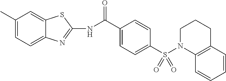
C1(C(=O)NC2=NC3=CC=C(C)C=C3S2)=CC=C(S(=O)(=O)N2C3=C(C=CC=C3)CCC2)C=C1
